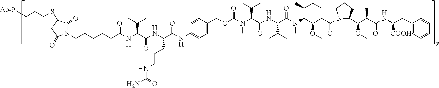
N1(CCCCCC(NC(C(NC(C(NC2=CC=C(COC(N(C(C(NC(C(N(C(C(CC(N3C(C(C(C(NC(CC4=CC=CC=C4)[COOH])=O)C)OC)CCC3)=O)OC)C(C)CC)C)=O)C(C)C)=O)C(C)C)C)=O)C=C2)=O)CCCNC(N)=O)=O)C(C)C)=O)C(=O)C(SCCC[Ab-9])CC1=O
